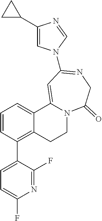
C1=CC(C2=CC=C(F)N=C2F)=C2C(=C1)C1=CC(N3C=C(C4CC4)N=C3)=NCC(=O)N1CC2
